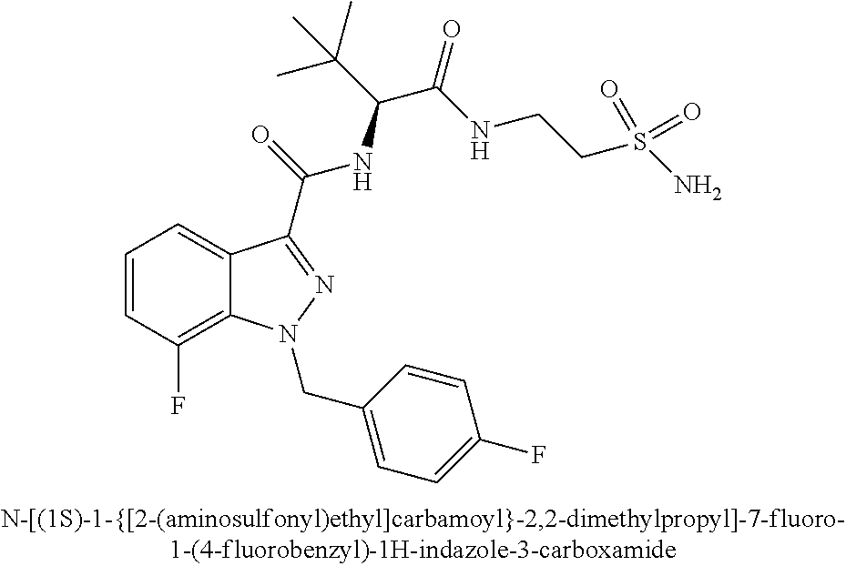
C1=CC(F)=C2C(=C1)C(C(=O)NC(C(C)(C)C)C(=O)NCCS(=O)(=O)N)=NN2CC1=CC=C(F)C=C1
